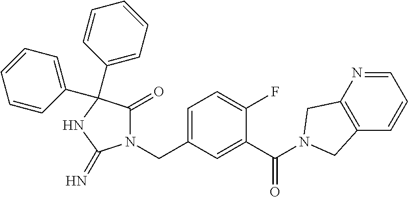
N1(CC2=CC=C(F)C(C(=O)N3CC4=C(C=CC=N4)C3)=C2)C(=O)C(C2=CC=CC=C2)(C2=CC=CC=C2)NC1=N
